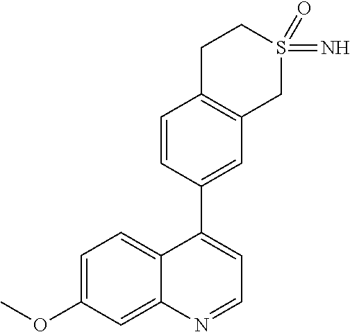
C12=CC=C(OC)C=C1N=CC=C2C1=CC2=C(C=C1)CCS(=N)(=O)C2
